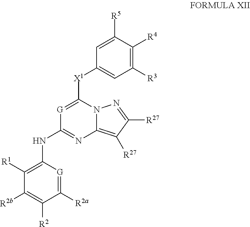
C12=C([R27])C([R27])=NN1C([X1]C1=CC([R3])=C([R4])C([R5])=C1)=[G]C(NC1=C([R1])C([R2b])=C([R2])C([R2a])=[G]1)=N2
